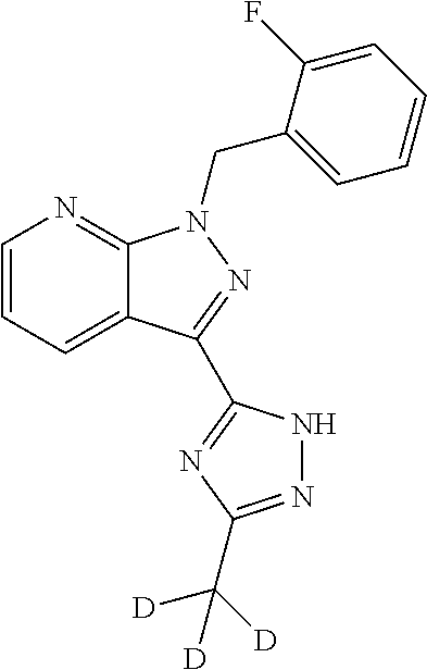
C1=CC=C2C(=N1)N(CC1=CC=CC=C1F)N=C2C1=NC(C([D])([D])[D])=NN1
